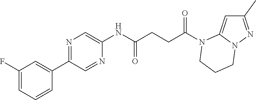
C1(C)=NN2C(=C1)N(C(CCC(NC1=CN=C(C3=CC(F)=CC=C3)C=N1)=O)=O)CCC2
